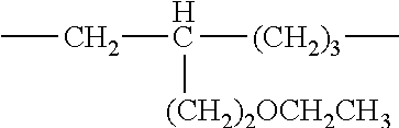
C([(CH2)3]C)([(CH2)2OCH2CH3])CC
